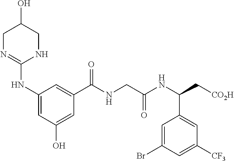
C1(C(NC(CNC(C2=CC(NC3=NCC(O)CN3)=CC(O)=C2)=O)=O)C[CO2H])=CC([CF3])=CC(Br)=C1
